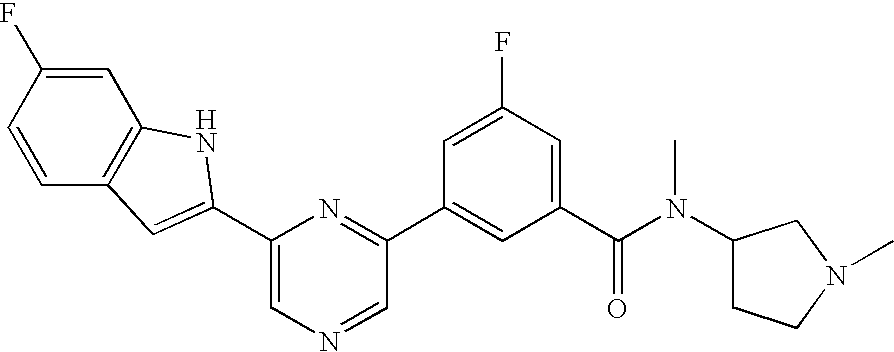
C1=C(C2=CC3=C(C=C(F)C=C3)N2)N=C(C2=CC(C(N(C3CCN(C)C3)C)=O)=CC(F)=C2)C=N1
